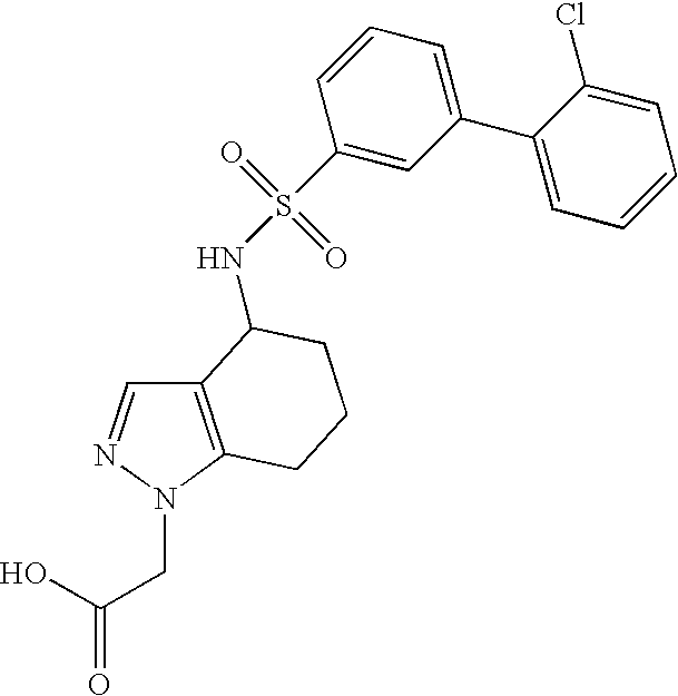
C12=C(N(CC(O)=O)N=C1)CCCC2NS(=O)(=O)C1=CC(C2=CC=CC=C2Cl)=CC=C1
